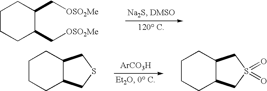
C1CCC(C[OSO2Me])C(C[OSO2Me])C1.[ArCO3H].C1CCC2C(C1)CSC2.C1CCC2C(C1)CS(=O)(=O)C2
